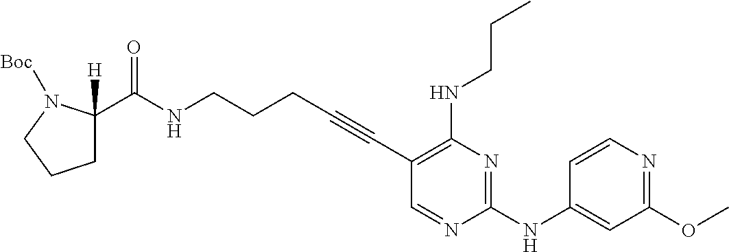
N(CCCC#CC1=C(NCCC)N=C(NC2=CC(OC)=NC=C2)N=C1)C(=O)C1([H])CCCN1[Boc]
